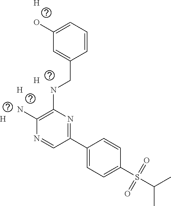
N(CC1=CC(O)=CC=C1)C1=C(N)N=CC(C2=CC=C(S(C(C)C)(=O)=O)C=C2)=N1.[H].[H].[H].[H]
